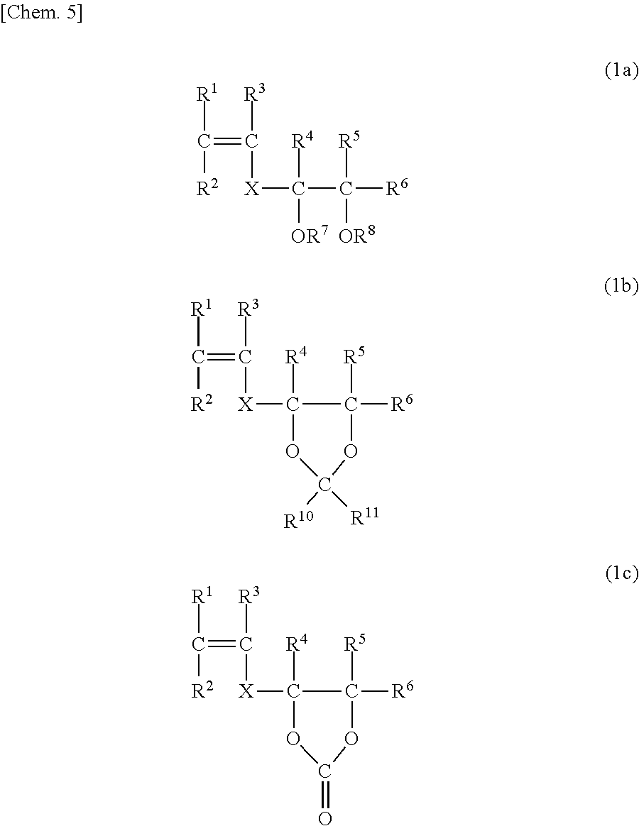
C(=C([R3])[X]C(C([R6])([R5])[OR8])([R4])[OR7])([R2])[R1].C(=C([R3])[X]C1([R4])C([R6])([R5])OC([R10])([R11])O1)([R2])[R1].C(=C([R3])[X]C1([R4])C([R6])([R5])OC(=O)O1)([R2])[R1]
